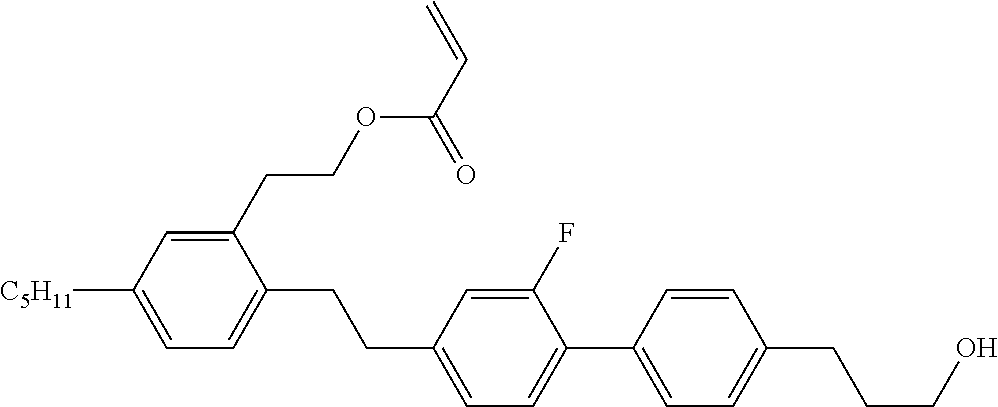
C1(CCOC(C=C)=O)=CC([C5H11])=CC=C1CCC1=CC=C(C2=CC=C(CCCO)C=C2)C(F)=C1
